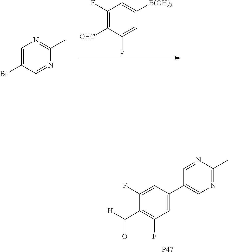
C1(F)=C([OHC])C(F)=CC([B(OH)2])=C1.C1=C(Br)C=NC(C)=N1.C1=C(C2=CN=C(C)N=C2)C=C(F)C(C([H])=O)=C1F.[P47]
